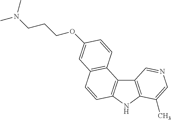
C12=C(NC3=C1C1=C(C=C3)C=C(OCCCN(C)C)C=C1)C(C)=CN=C2
